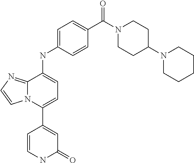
N(C1=CC=C(C2=CC(=O)NC=C2)N2C1=NC=C2)C1=CC=C(C(=O)N2CCC(N3CCCCC3)CC2)C=C1
